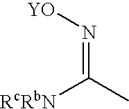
N(=C([RcRbN])C)[YO]
